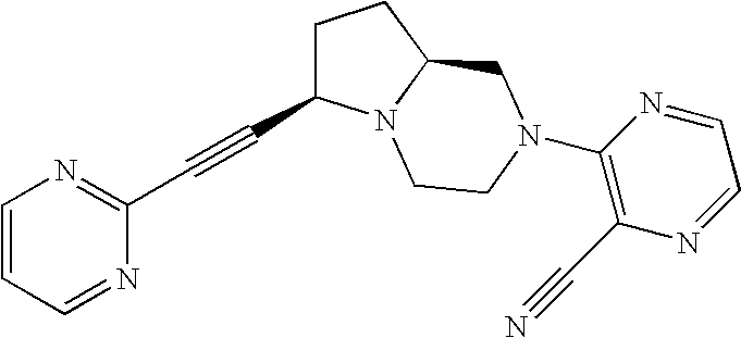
C(#CC1CCC2N1CCN(C1=C(C#N)N=CC=N1)C2)C1=NC=CC=N1
